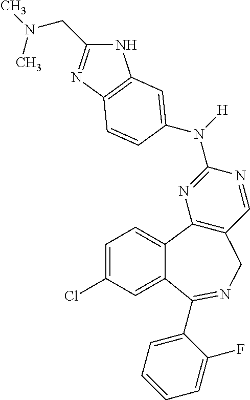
N([H])(C1=NC2=C(C=N1)CN=C(C1=CC=CC=C1F)C1=CC(Cl)=CC=C21)C1=CC2=C(N=C(CN(C)C)N2)C=C1
